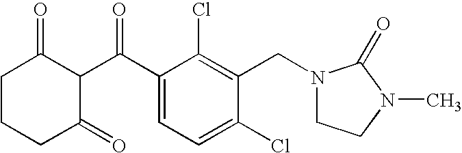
C1CCC(=O)C(C(C2=CC=C(Cl)C(CN3CCN(C)C3=O)=C2Cl)=O)C1=O
